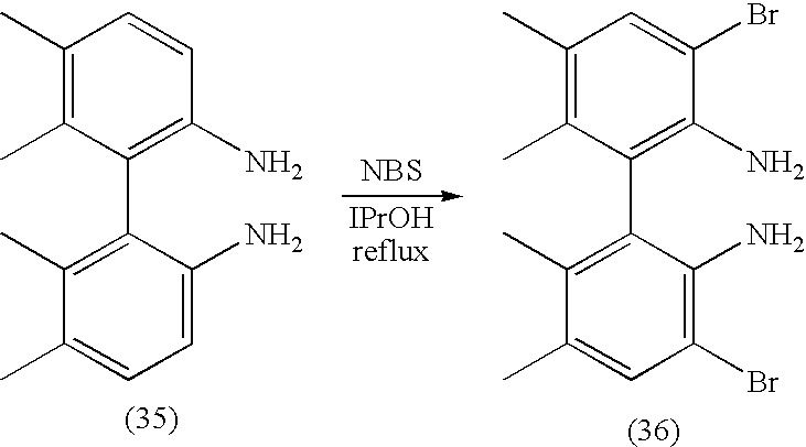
C1(C)=C(C)C(C2=C(C)C(C)=CC=C2N)=C(N)C=C1.[NBS].C1(C)=C(C)C(C2=C(C)C(C)=CC(Br)=C2N)=C(N)C(Br)=C1
